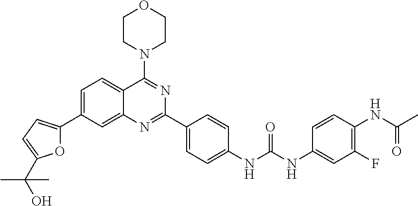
O1C(C2=CC=C3C(=C2)N=C(C2=CC=C(NC(NC4=CC(F)=C(NC(C)=O)C=C4)=O)C=C2)N=C3N2CCOCC2)=CC=C1C(O)(C)C
